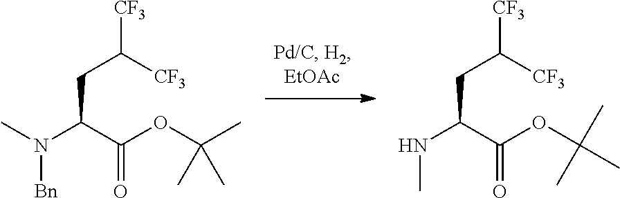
C(CC([CF3])[CF3])(C(OC(C)(C)C)=O)N([Bn])C.C(CC([CF3])[CF3])(C(OC(C)(C)C)=O)NC
